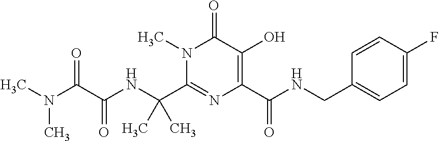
C(C1=NC(C(NCC2=CC=C(F)C=C2)=O)=C(O)C(=O)N1C)(NC(C(=O)N(C)C)=O)(C)C
